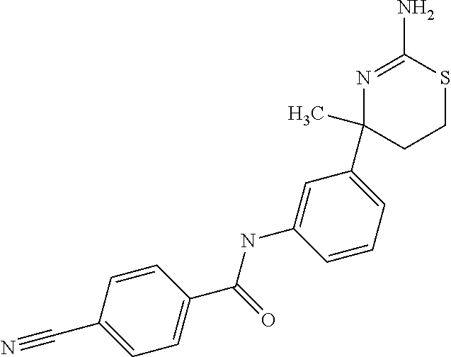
N1=C(N)SCCC1(C)C1=CC=CC(NC(=O)C2=CC=C(C#N)C=C2)=C1
